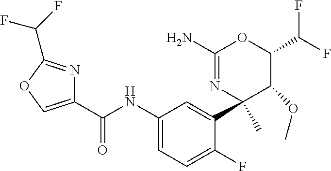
C1(C(NC2=CC=C(F)C(C3(C)N=C(N)OC(C(F)F)C3OC)=C2)=O)=COC(C(F)F)=N1
